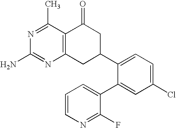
C12=C(CC(C3=CC=C(Cl)C=C3C3=CC=CN=C3F)CC1=O)N=C(N)N=C2C
